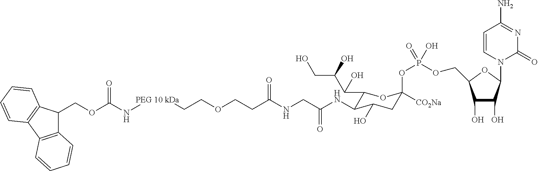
C12=C(C3=C(C1COC(N[PEG 10 kDa]CCOCCC(NCC(NC1C(C(C(CO)O)O)OC(OP(OCC4C(O)C(O)C(N5C(=O)N=C(N)C=C5)O4)(O)=O)([CO2Na])CC1O)=O)=O)=O)C=CC=C3)C=CC=C2
